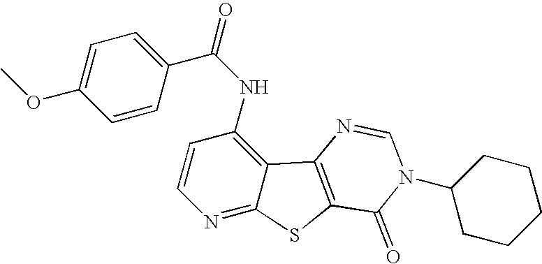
C1=CC(NC(C2=CC=C(OC)C=C2)=O)=C2C(=N1)SC1=C2N=CN(C2CCCCC2)C1=O
